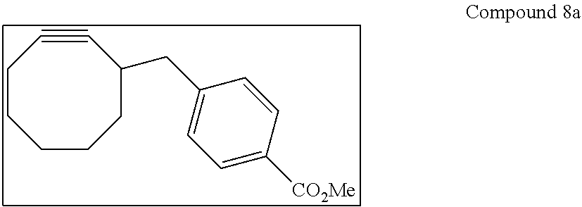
C1CCC(CC2=CC=C([CO2Me])C=C2)C#CCC1
